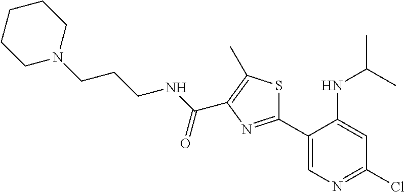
C1(C2=CN=C(Cl)C=C2NC(C)C)=NC(C(NCCCN2CCCCC2)=O)=C(C)S1
